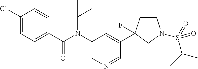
C1(N2C(C)(C)C3=CC(Cl)=CC=C3C2=O)=CN=CC(C2(F)CCN(S(=O)(C(C)C)=O)C2)=C1
